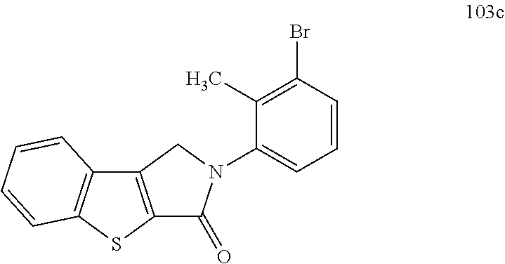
C1=CC(Br)=C(C)C(N2C(=O)C3=C(C2)C2=C(S3)C=CC=C2)=C1
